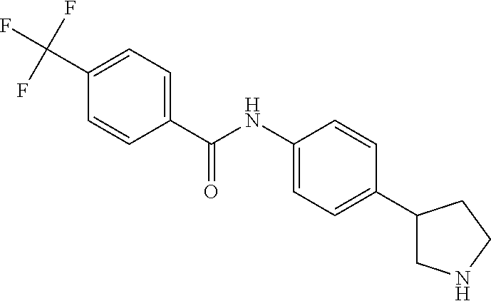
C1(C(NC2=CC=C(C3CNCC3)C=C2)=O)=CC=C(C(F)(F)F)C=C1
